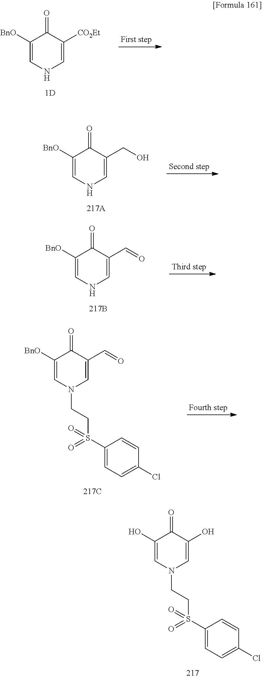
C1([BnO])=CNC=C([CO2Et])C1=O.C1([BnO])=CNC=C(CO)C1=O.C1([BnO])=CNC=C(C=O)C1=O.C1([BnO])=CN(CCS(C2=CC=C(Cl)C=C2)(=O)=O)C=C(C=O)C1=O.C1(O)=CN(CCS(C2=CC=C(Cl)C=C2)(=O)=O)C=C(O)C1=O
